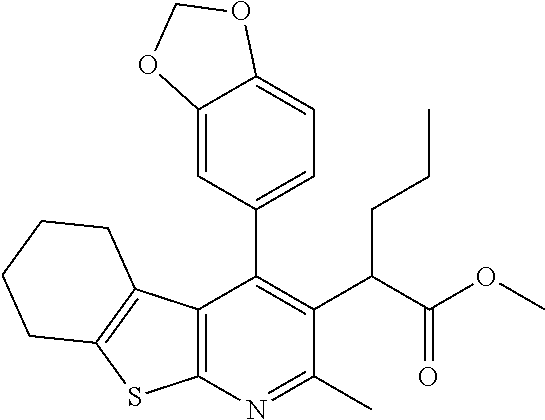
C12=C(N=C(C)C(C(C(OC)=O)CCC)=C1C1=CC=C3C(=C1)OCO3)SC1=C2CCCC1
